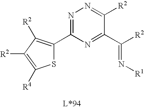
N1=C(C2=C([R2])C([R2])=C([R4])S2)N=C(C([R2])=N[R1])C([R2])=N1
